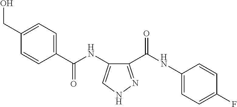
C1=CC(C(NC2=CNN=C2C(NC2=CC=C(F)C=C2)=O)=O)=CC=C1CO
